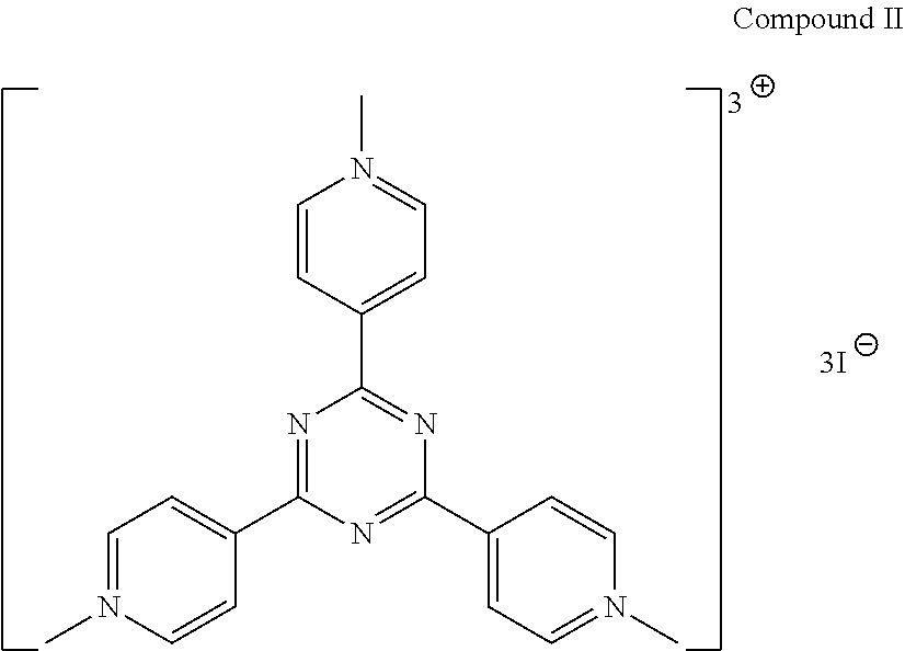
C1=CC(C2=NC(C3=CC=N(C)C=C3)=NC(C3=CC=N(C)C=C3)=N2)=CC=N1C
